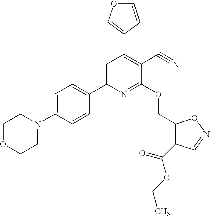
C1=C(N2CCOCC2)C=CC(C2=CC(C3=COC=C3)=C(C#N)C(OCC3=C(C(=O)OCC)C=NO3)=N2)=C1
